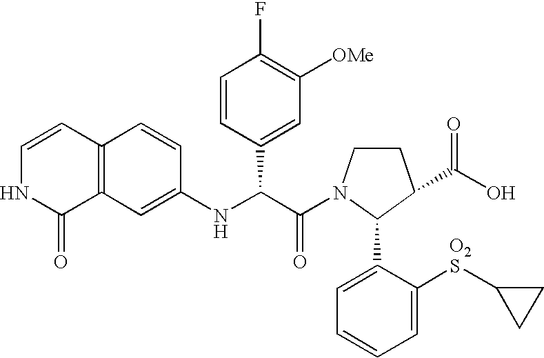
C1(NC(C(=O)N2CCC(C(O)=O)C2C2=CC=CC=C2[O2S]C2CC2)C2=CC([OMe])=C(F)C=C2)=CC2=C(C=C1)C=CNC2=O
